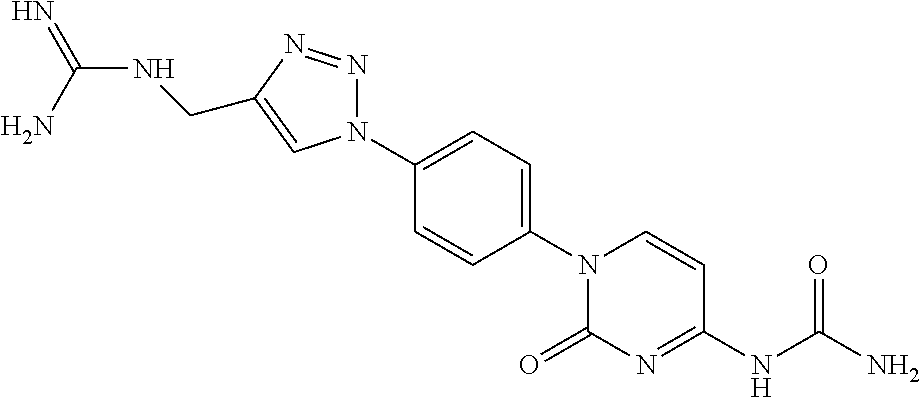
N1(C2=CC=C(N3N=NC(CNC(=N)N)=C3)C=C2)C(=O)N=C(NC(N)=O)C=C1
